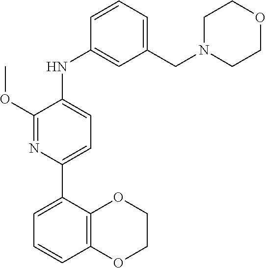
N1(CC2=CC=CC(NC3=CC=C(C4=CC=CC5=C4OCCO5)N=C3OC)=C2)CCOCC1
